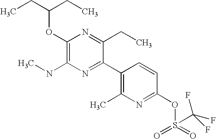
C1(OC(CC)CC)=C(NC)N=C(C2=C(C)N=C(OS(=O)(=O)C(F)(F)F)C=C2)C(CC)=N1
